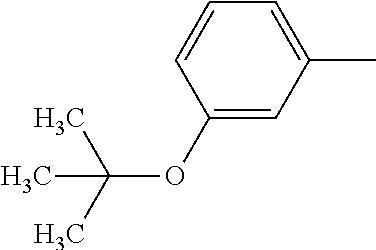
C1(OC(C)(C)C)=CC(C)=CC=C1
